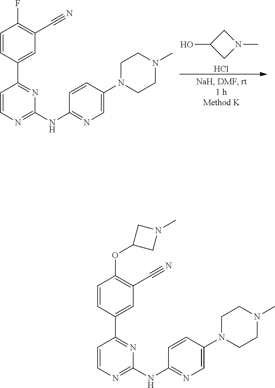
C1=CC(C2=NC(NC3=NC=C(N4CCN(C)CC4)C=C3)=NC=C2)=CC(C#N)=C1F.OC1CN(C)C1.Cl.C1=CC(C2=NC(NC3=NC=C(N4CCN(C)CC4)C=C3)=NC=C2)=CC(C#N)=C1OC1CN(C)C1
